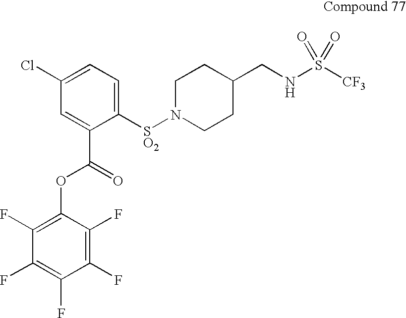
C1N([SO2]C2=CC=C(Cl)C=C2C(OC2=C(F)C(F)=C(F)C(F)=C2F)=O)CCC(CNS([CF3])(=O)=O)C1
